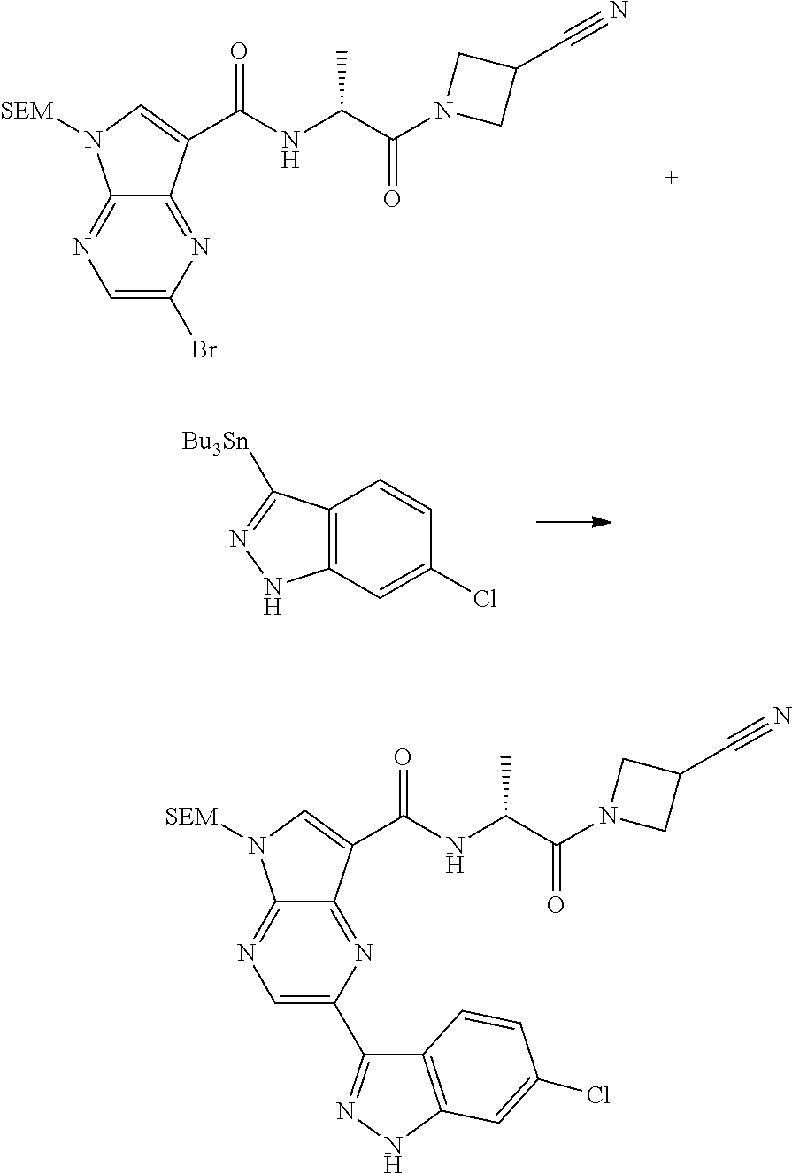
C12=C(C=C(Cl)C=C1)NN=C2[Bu3Sn].C12=NC(Br)=CN=C1N([SEM])C=C2C(NC(C(N1CC(C#N)C1)=O)C)=O.C1(C2=NNC3=C2C=CC(Cl)=C3)=CN=C2C(=N1)C(C(NC(C(N1CC(C#N)C1)=O)C)=O)=CN2[SEM]
